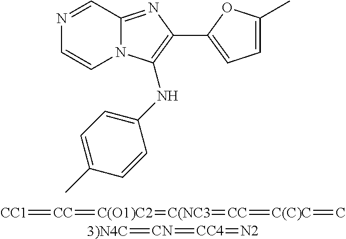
N1=CC2=NC(C3=CC=C(C)O3)=C(NC3=CC=C(C)C=C3)N2C=C1.[CC1]=[CC]=[C(O1)C2]=[C(NC3]=[CC]=[C(C)C]=C.[3)N4C]=[CN]=[CC4]=[N2]
